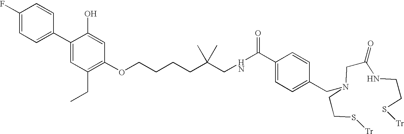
C1(F)=CC=C(C2=CC(CC)=C(OCCCCC(CNC(C3=CC=C(CN(CC(NCCS[Tr])=O)CCS[Tr])C=C3)=O)(C)C)C=C2O)C=C1
